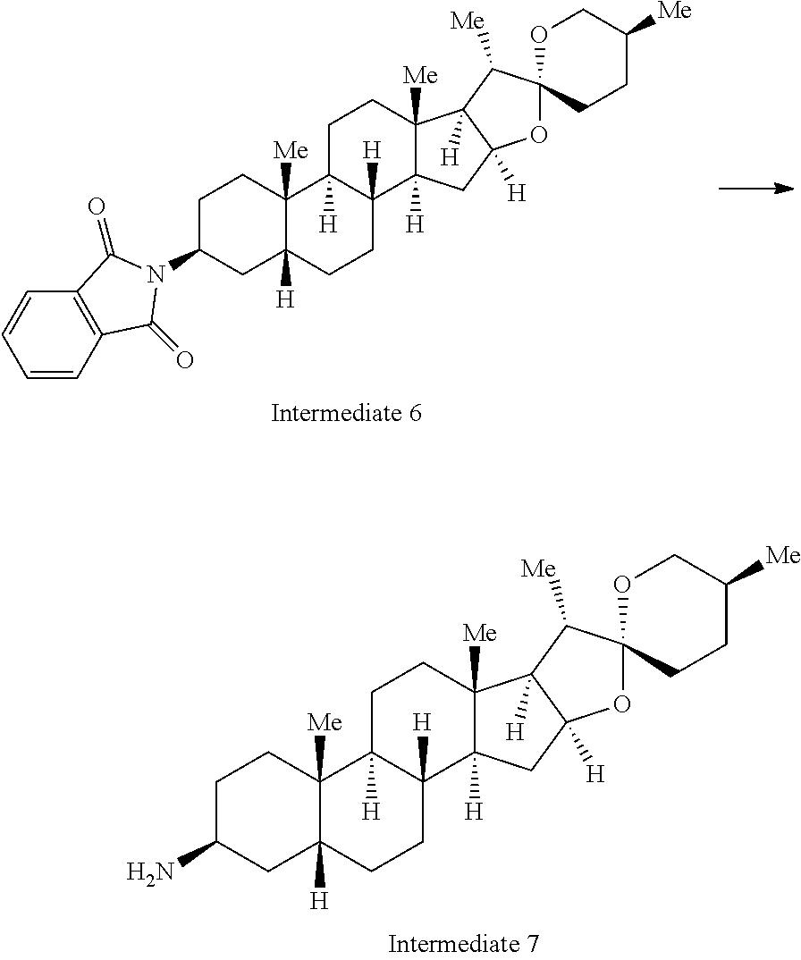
C1C(N2C(=O)C3=C(C=CC=C3)C2=O)CC2([H])C([Me])(C1)C1([H])C([H])(CC2)C2([H])C([Me])(CC1)C1([H])C([H])(C2)OC2(C1[Me])CCC([Me])CO2.C1C(N)CC2([H])C([Me])(C1)C1([H])C([H])(CC2)C2([H])C([Me])(CC1)C1([H])C([H])(C2)OC2(C1[Me])CCC([Me])CO2
